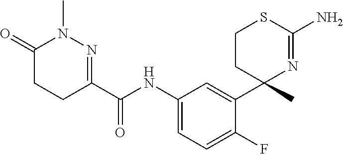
C1(C(NC2=CC=C(F)C(C3(C)N=C(N)SCC3)=C2)=O)=NN(C)C(=O)CC1
